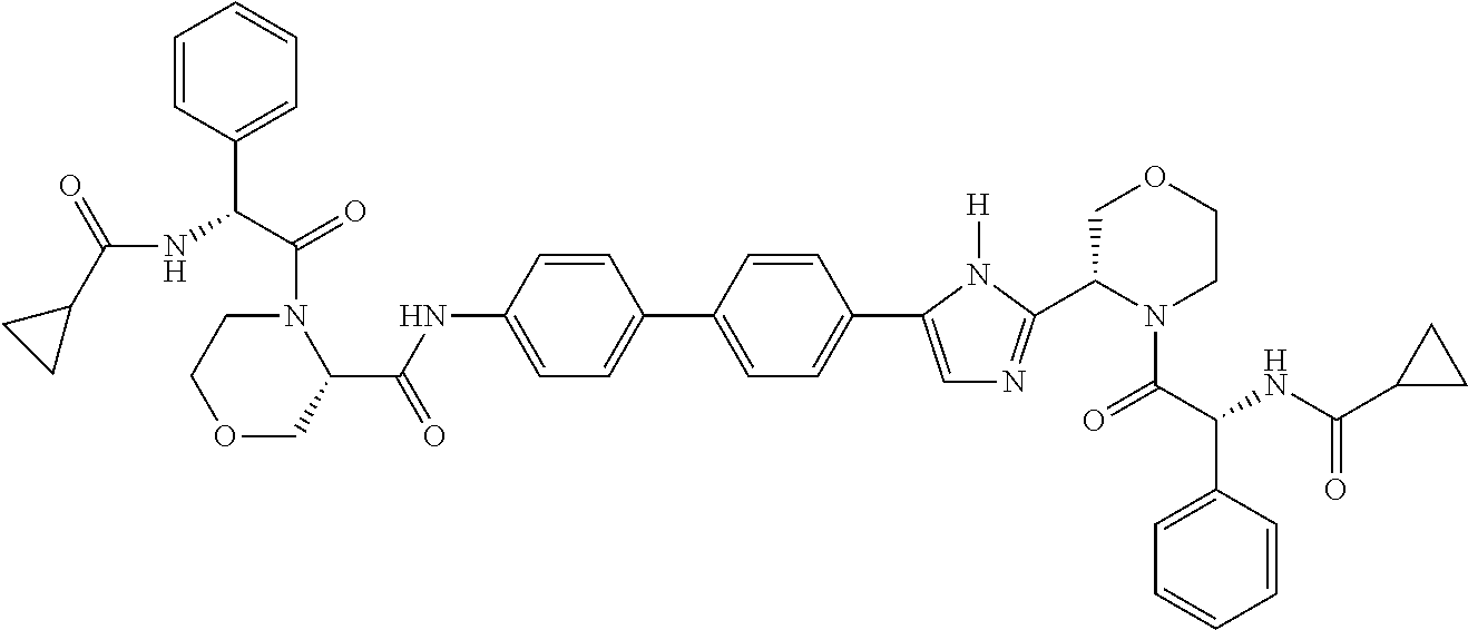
C1=CC(C(C(N2CCOCC2C(=O)NC2=CC=C(C3=CC=C(C4=CN=C(C5N(C(=O)C(C6=CC=CC=C6)NC(=O)C6CC6)CCOC5)N4[H])C=C3)C=C2)=O)NC(C2CC2)=O)=CC=C1
